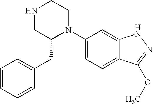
C1=CC=CC(CC2N(C3=CC=C4C(=C3)NN=C4OC)CCNC2)=C1
